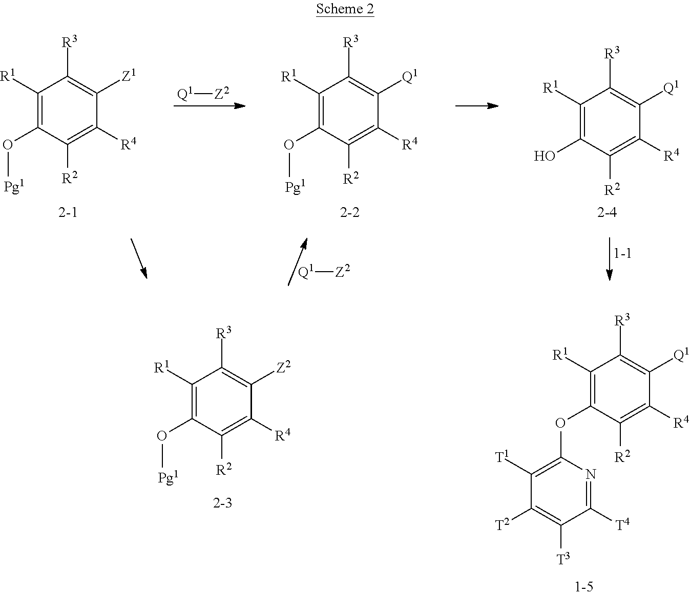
[Q1][Z2].C1([R1])=C(O[Pg1])C([R2])=C([R4])C([Z1])=C1[R3].C1([R1])=C(O[Pg1])C([R2])=C([R4])C([Q1])=C1[R3].C1([R1])=C(O)C([R2])=C([R4])C([Q1])=C1[R3].[Q1][Z2].C1([R1])=C(OC2=C([T1])C([T2])=C([T3])C([T4])=N2)C([R2])=C([R4])C([Q1])=C1[R3].C1([R1])=C(O[Pg1])C([R2])=C([R4])C([Z2])=C1[R3]
